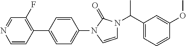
C1(C2=CC=C(N3C=CN(C(C4=CC=CC(OC)=C4)C)C3=O)C=C2)=C(F)C=NC=C1
